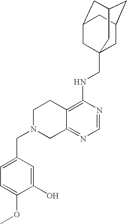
C12=C(NCC34CC5CC(CC(C3)C5)C4)N=CN=C1CN(CC1=CC=C(OC)C(O)=C1)CC2
